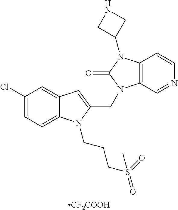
C12=CC(Cl)=CC=C1N(CCCS(=O)(=O)C)C(CN1C3=C(N(C4CNC4)C1=O)C=CN=C3)=C2
